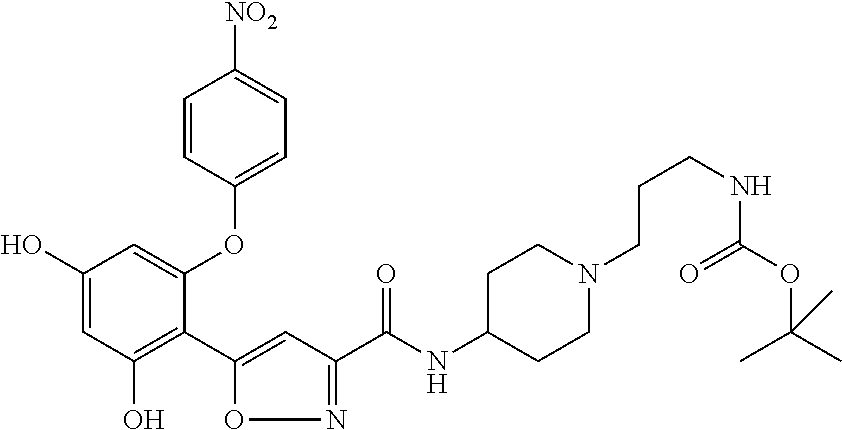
C1(O)=CC(O)=C(C2=CC(C(NC3CCN(CCCNC(OC(C)(C)C)=O)CC3)=O)=NO2)C(OC2=CC=C([NO2])C=C2)=C1
